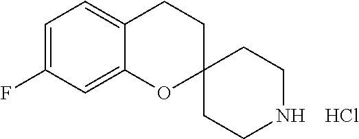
C1=C(F)C=C2C(=C1)CCC1(O2)CCNCC1.Cl
